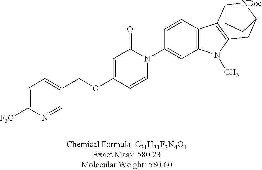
C1=C([F3C])N=CC(COC2=CC(=O)N(C3=CC4=C(C=C3)C3=C(N4C)CC4[NBoc]C3CC4)C=C2)=C1
